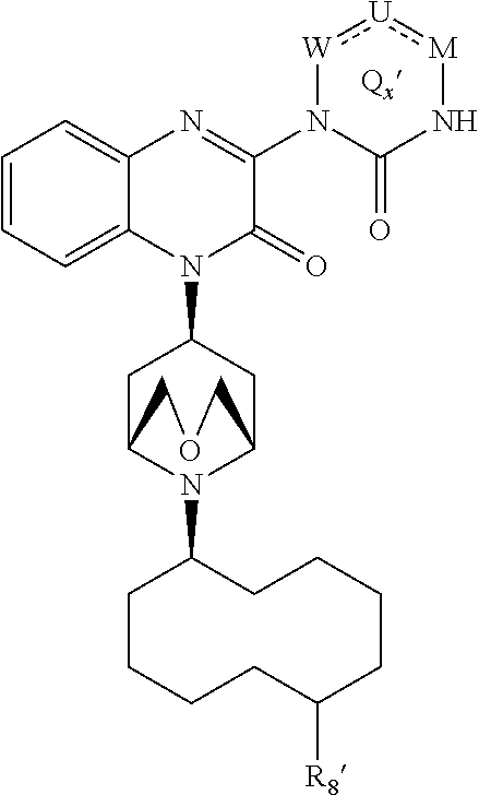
C1=CC=C2C(=C1)N=C(N1C(=O)N[M]:[U]:[W]1)C(=O)N2C1CC2N(C3CCCCC([R8])CCCC3)C(C1)COC2
